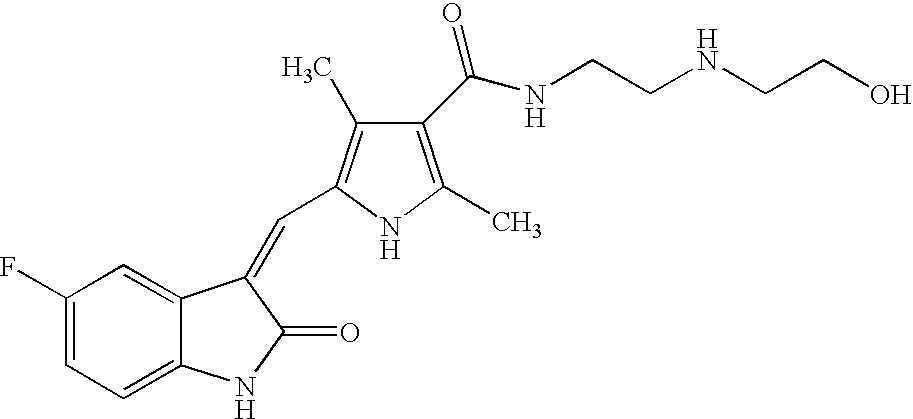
C1(F)=CC=C2C(=C1)C(=CC1=C(C)C(C(NCCNCCO)=O)=C(C)N1)C(=O)N2
